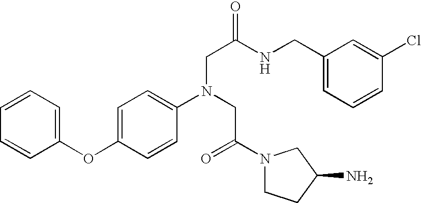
C1=CC=C(OC2=CC=C(N(CC(=O)N3CCC(N)C3)CC(NCC3=CC=CC(Cl)=C3)=O)C=C2)C=C1
